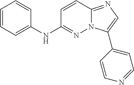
C1=CC=C(NC2=NN3C(=NC=C3C3=CC=NC=C3)C=C2)C=C1
